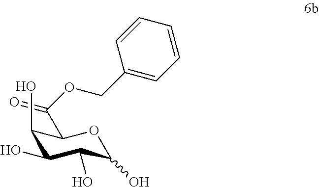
C1(O)C(O)C(O)OC(C(OCC2=CC=CC=C2)=O)C1O
